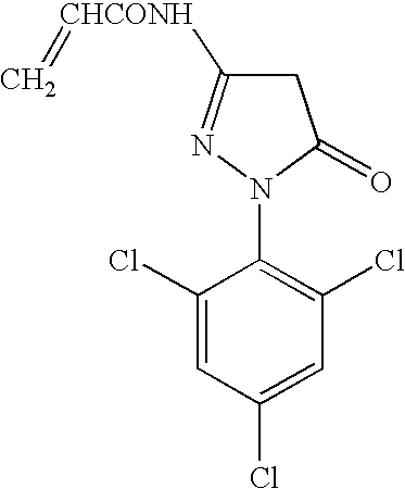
C1(N2C(=O)CC([CHCONH]=C)=N2)=C(Cl)C=C(Cl)C=C1Cl
